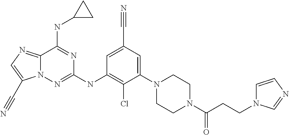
C1=C(C#N)C=C(N2CCN(C(CCN3C=CN=C3)=O)CC2)C(Cl)=C1NC1=NN2C(=NC=C2C#N)C(NC2CC2)=N1
